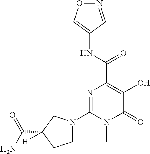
N1=CC(NC(C2=C(O)C(=O)N(C)C(N3CCC(C(N)=O)([H])C3)=N2)=O)=CO1
